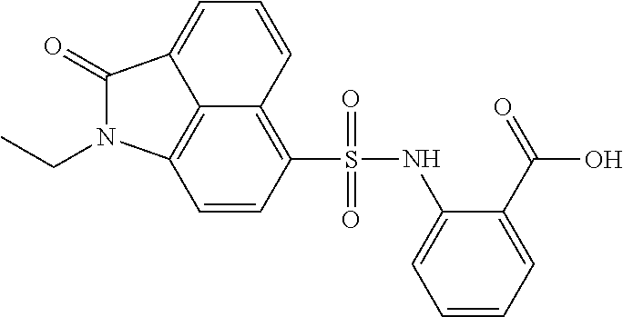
C12=C(S(=O)(=O)NC3=CC=CC=C3C(O)=O)C=CC3=C1C(=CC=C2)C(=O)N3CC
